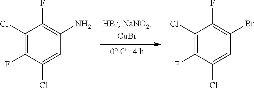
C1(Cl)=C(F)C(Cl)=CC(N)=C1F.C1(Cl)=C(F)C(Cl)=CC(Br)=C1F
